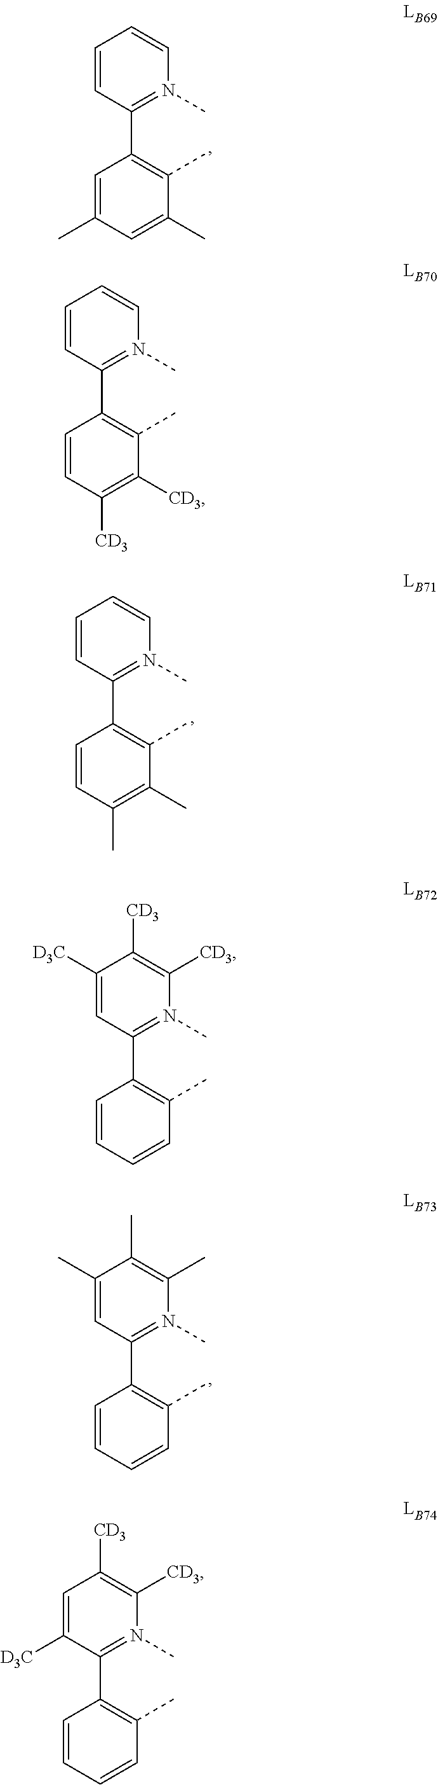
C1=C(C)C=C(C)C(C)=C1C1=N(C)C=CC=C1.C1=CC(C)=C(C)C(C)=C1C1=N(C)C=CC=C1.C1=CC=CC(C)=C1C1=N(C)C(C)=C(C)C(C)=C1.C1=CC=CC(C)=C1C1=N(C)C([CD3])=C([CD3])C=C1[D3C].C1=CC([CD3])=C([CD3])C(C)=C1C1=N(C)C=CC=C1.C1=CC=CC(C)=C1C1=N(C)C([CD3])=C([CD3])C([D3C])=C1
